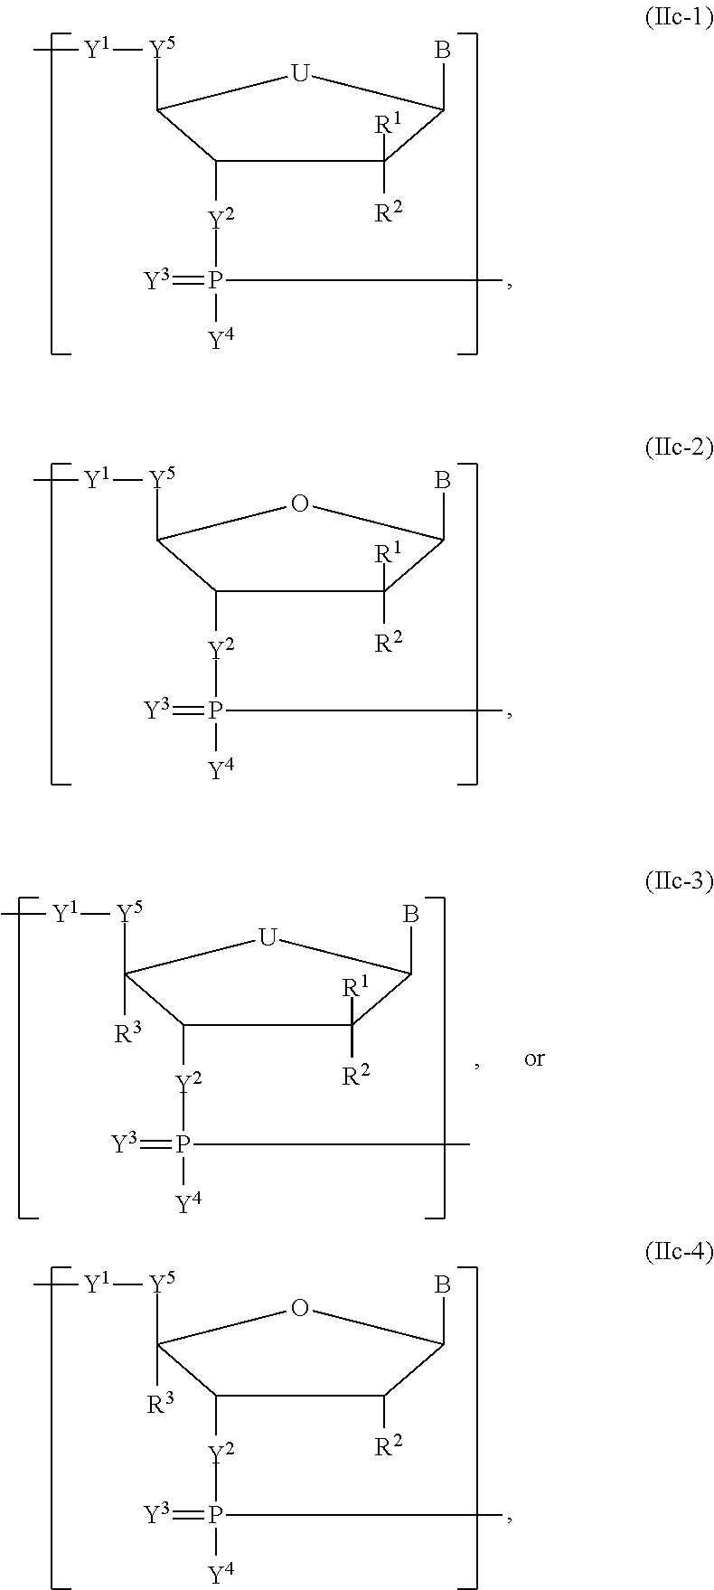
C1([Y2]P([Y4])(C)=[Y3])C([Y5][Y1]C)[U]C(B)C1([R2])[R1].C1([Y2]P([Y4])(C)=[Y3])C([Y5][Y1]C)OC(B)C1([R2])[R1].C1([Y2]P([Y4])(C)=[Y3])C([Y5][Y1]C)([R3])[U]C(B)C1([R2])[R1].C1([Y2]P([Y4])(C)=[Y3])C([Y5][Y1]C)([R3])OC(B)C1[R2]
